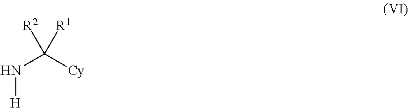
[H]NC([Cy])([R1])[R2]
